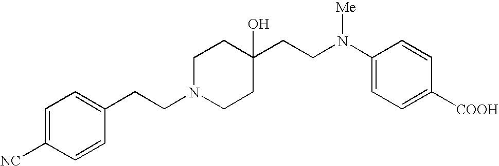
C1=C([NC])C=CC(CCN2CCC(CCN(C3=CC=C([COOH])C=C3)[Me])(O)CC2)=C1
